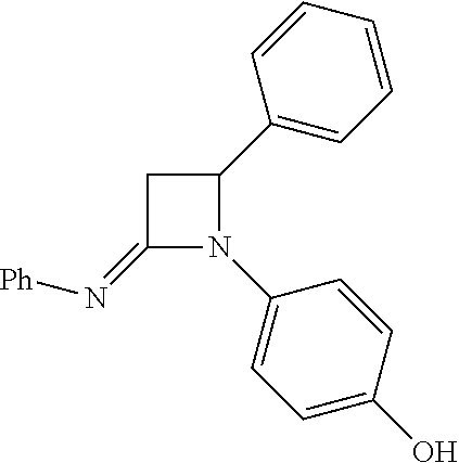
C1(=N[Ph])N(C2=CC=C(O)C=C2)C(C2=CC=CC=C2)C1
